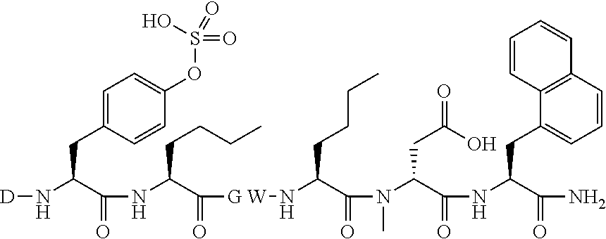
[D]NC(C(NC(C([G W]NC(C(N(C(C(NC(C(N)=O)CC1=CC=CC2=C1C=CC=C2)=O)CC(=O)O)C)=O)CCCC)=O)CCCC)=O)CC1=CC=C(OS(=O)(=O)O)C=C1
